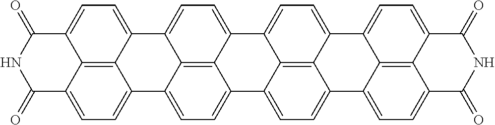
C12=C3C4=CC=C1C1=CC=C5C6=C1C(=CC=C6C(=O)NC5=O)C2=CC=C3C1=CC=C2C3=C1C4=CC=C3C1=CC=C3C4=C1C2=CC=C4C(=O)NC3=O
